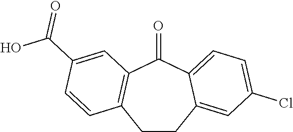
C1CC2=CC(Cl)=CC=C2C(=O)C2=C1C=CC(C(O)=O)=C2
